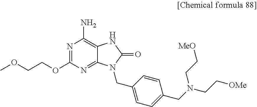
C12=NC(OCCOC)=NC(N)=C1NC(=O)N2CC1=CC=C(CN(CC[OMe])CC[MeO])C=C1
